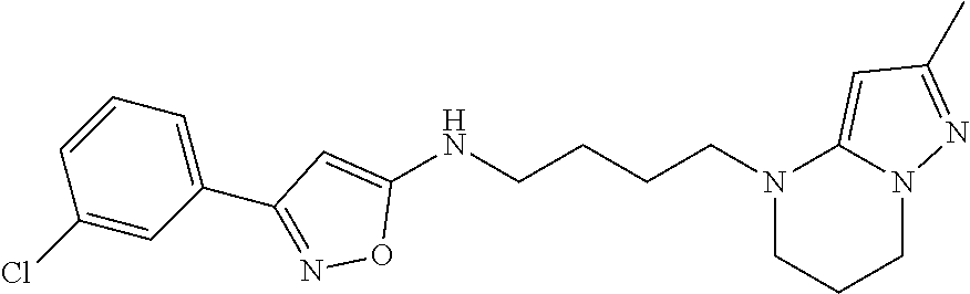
N1(CCCCNC2=CC(C3=CC=CC(Cl)=C3)=NO2)CCCN2C1=CC(C)=N2
